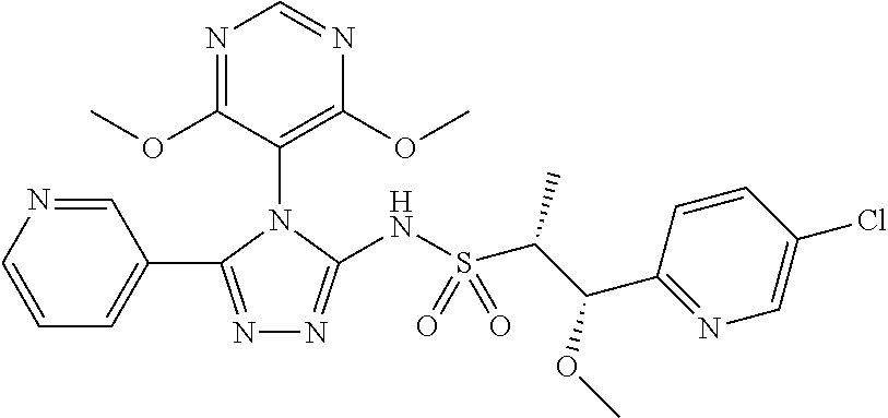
C1=CN=CC(C2=NN=C(NS(C(C(OC)C3=NC=C(Cl)C=C3)C)(=O)=O)N2C2=C(OC)N=CN=C2OC)=C1
